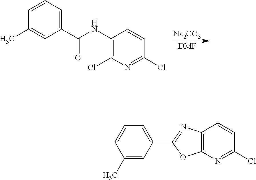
[Na2CO3].[DMF].C1=CC=C(C(NC2=C(Cl)N=C(Cl)C=C2)=O)C=C1C.C1=C(C2=NC3=C(O2)N=C(Cl)C=C3)C=C(C)C=C1
